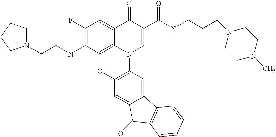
C1(F)=C(NCCN2CCCC2)C2=C3C(=C1)C(=O)C(C(NCCCN1CCN(C)CC1)=O)=CN3C1=C(O2)C=C2C(=C1)C1=C(C2=O)C=CC=C1
